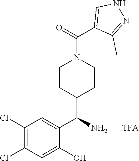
C1(C(N2CCC(C(C3=CC(Cl)=C(Cl)C=C3O)N)CC2)=O)=CNN=C1C.[.TFA]
